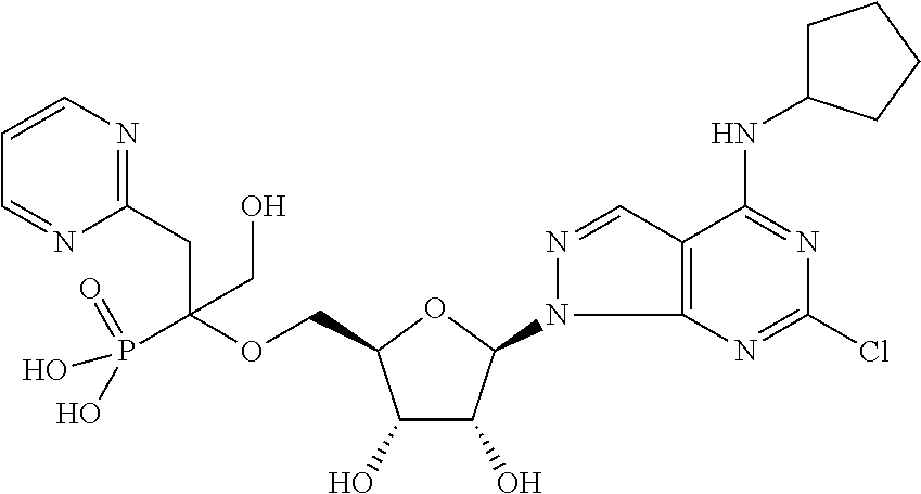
C(OCC1C(O)C(O)C(N2C3=C(C=N2)C(NC2CCCC2)=NC(Cl)=N3)O1)(CC1=NC=CC=N1)(P(=O)(O)O)CO
